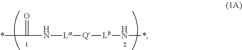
N([La][Q'][Lb]N*)C(*)=O
